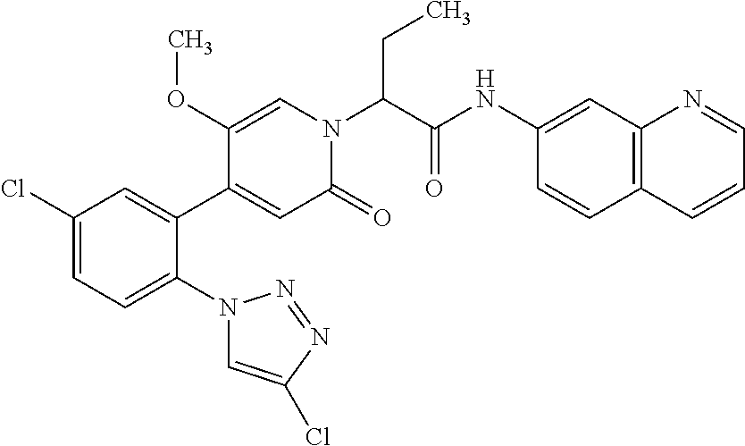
C1(Cl)=CC=C(N2C=C(Cl)N=N2)C(C2=CC(=O)N(C(C(NC3=CC4=C(C=C3)C=CC=N4)=O)CC)C=C2OC)=C1
